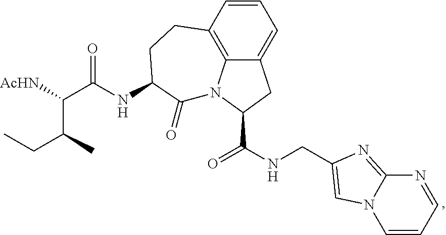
C12=CC=CC3=C1N(C(C(NCC1=CN4C=CC=NC4=N1)=O)C2)C(=O)C(NC(C([AcHN])C(C)CC)=O)CC3
